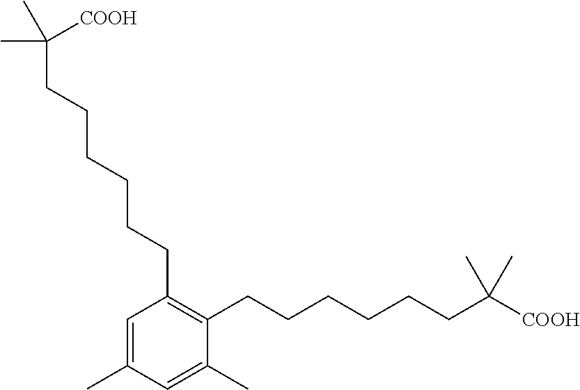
C1(C)=CC(C)=CC(CCCCCCC(C)(C)[COOH])=C1CCCCCCC(C)(C)[COOH]
